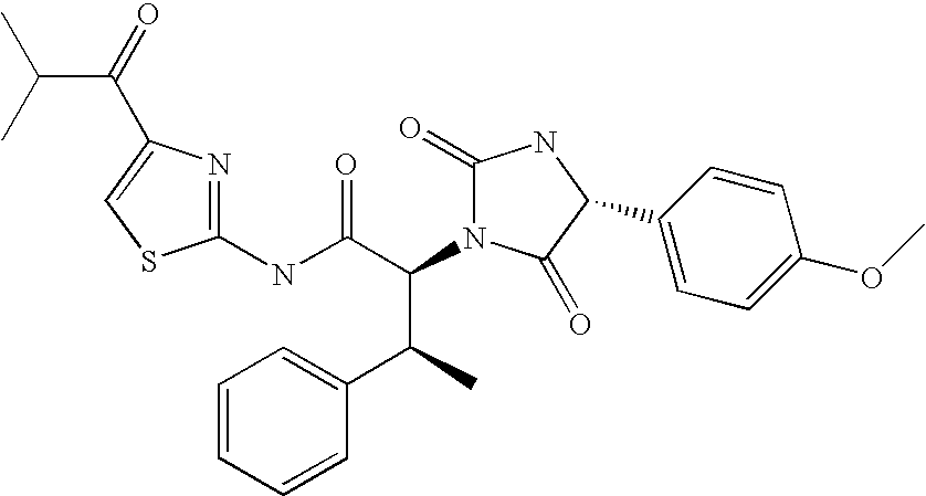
C1(NC(C(C(C2=CC=CC=C2)C)N2C(=O)NC(C3=CC=C(OC)C=C3)C2=O)=O)=NC(C(=O)C(C)C)=CS1
